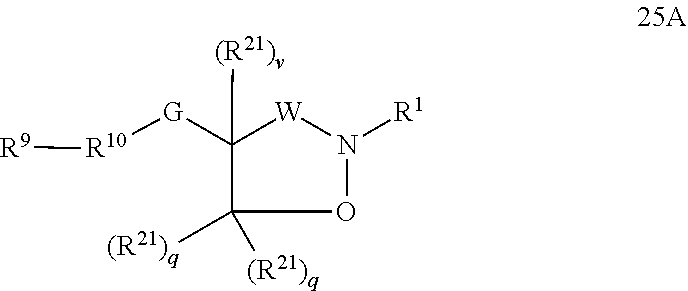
O1N([R1])[W]C([G][R10][R9])([(R21)v])C1([(R21)q])[(R21)q]
